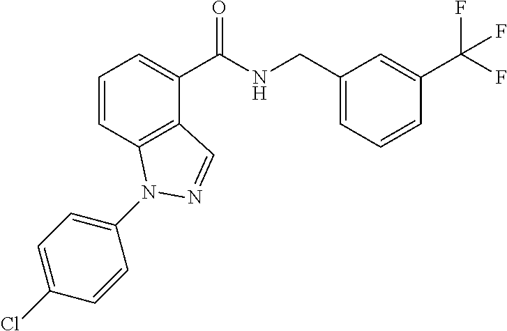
C1=CC2=C(C(C(NCC3=CC=CC(C(F)(F)F)=C3)=O)=C1)C=NN2C1=CC=C(Cl)C=C1
